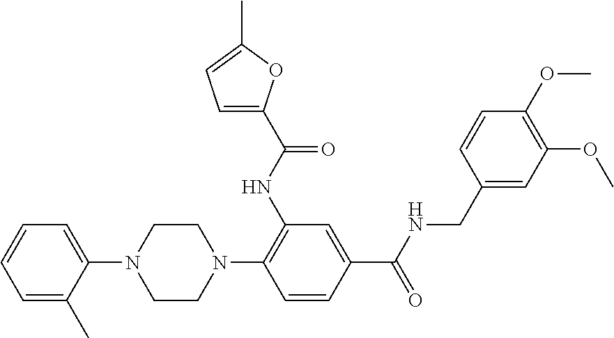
C1=C(C)C(N2CCN(C3=C(NC(C4=CC=C(C)O4)=O)C=C(C(=O)NCC4=CC(OC)=C(OC)C=C4)C=C3)CC2)=CC=C1
